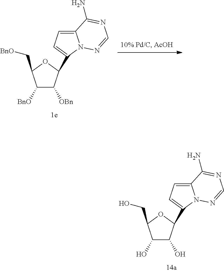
C1(O)C(O)C(C2=CC=C3N2N=CN=C3N)OC1CO.C1([BnO])C([OBn])C(C2=CC=C3N2N=CN=C3N)OC1C[BnO]
